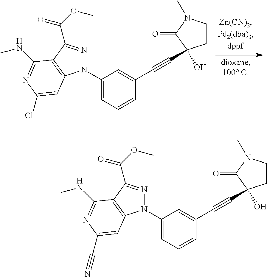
N1(C2=CC=CC(C#CC3(O)CCN(C)C3=O)=C2)N=C(C(OC)=O)C2=C1C=C(Cl)N=C2NC.N1(C2=CC=CC(C#CC3(O)CCN(C)C3=O)=C2)N=C(C(OC)=O)C2=C1C=C(C#N)N=C2NC
